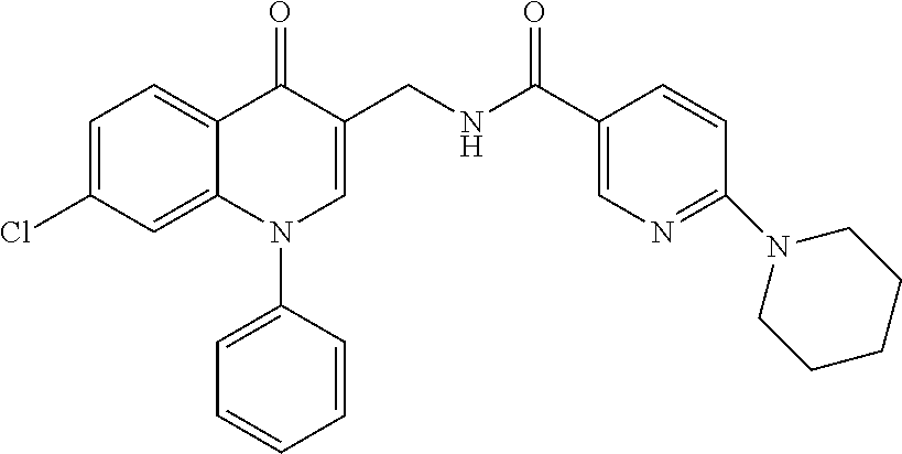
C1=C(Cl)C=C2C(=C1)C(=O)C(CNC(C1=CN=C(N3CCCCC3)C=C1)=O)=CN2C1=CC=CC=C1
